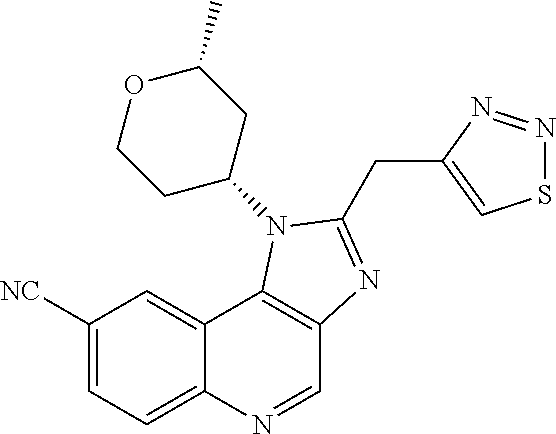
C1([NC])=CC=C2C(=C1)C1=C(C=N2)N=C(CC2=CSN=N2)N1C1CC(C)OCC1
